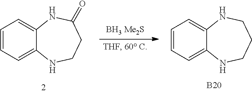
C1=CC=C2C(=C1)NC(=O)CCN2.C1=CC=C2C(=C1)NCCCN2.[B20]
